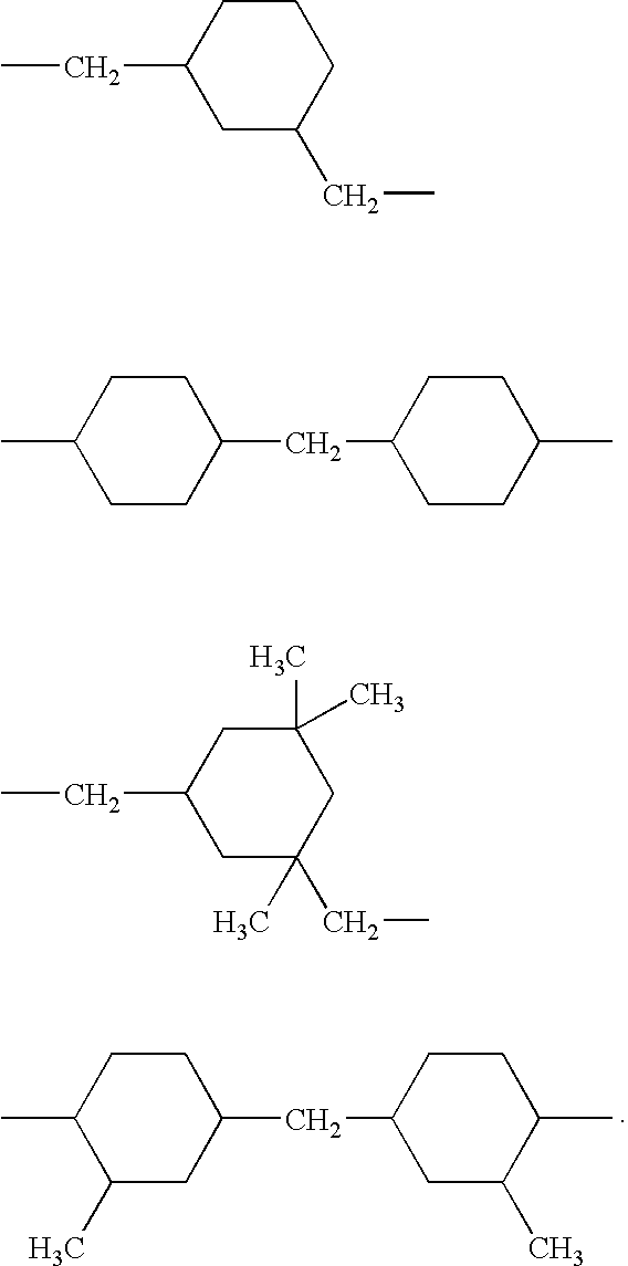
C1CC(C)C(C)CC1CC1CC(C)C(C)CC1.C1CC(CC)CC(CC)C1.C1(C)(C)CC(CC)CC(CC)(C)C1.C1CC(C)CCC1CC1CCC(C)CC1
